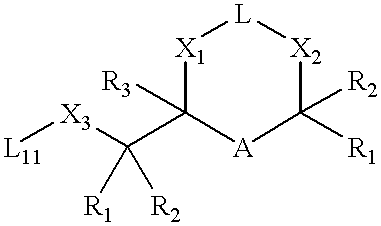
[L11][X3]C(C1([R3])[X1][L][X2]C([R2])([R1])[A]1)([R1])[R2]
